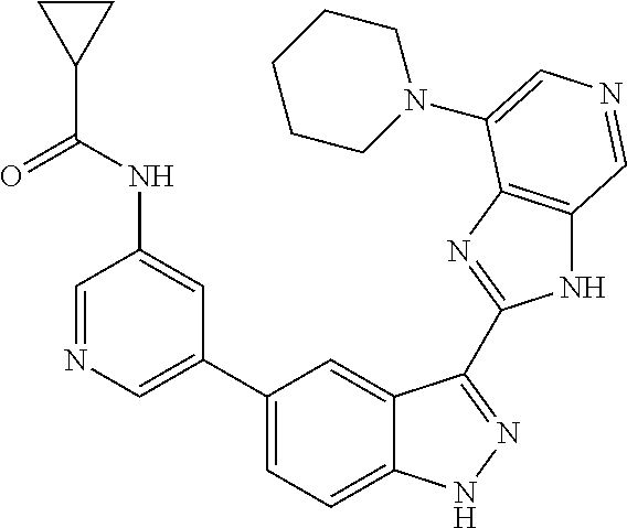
C1(C2=CN=CC(NC(C3CC3)=O)=C2)=CC=C2C(=C1)C(C1=NC3=C(N1)C=NC=C3N1CCCCC1)=NN2
